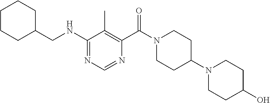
N(C1=NC=NC(C(N2CCC(N3CCC(O)CC3)CC2)=O)=C1C)CC1CCCCC1
